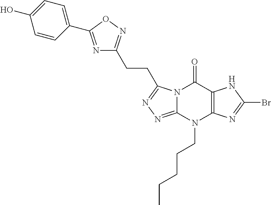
N12C(=NN=C1CCC1=NOC(C3=CC=C(O)C=C3)=N1)N(CCCCC)C1=C(C2=O)NC(Br)=N1
